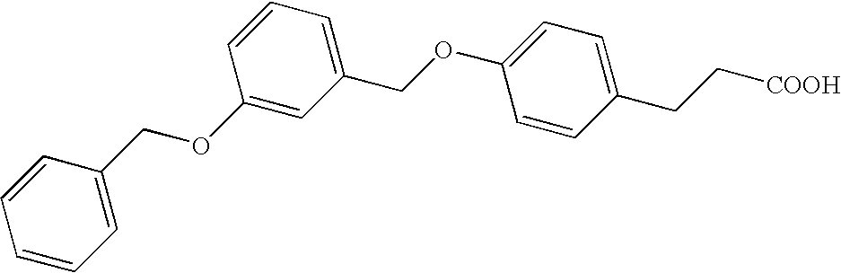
C1(COC2=CC=C(CC[COOH])C=C2)=CC=CC(OCC2=CC=CC=C2)=C1
